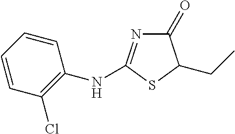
C1(=O)N=C(NC2=C(Cl)C=CC=C2)SC1CC
